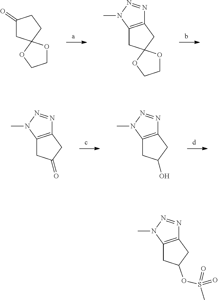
C1C2(CCC1=O)OCCO2.C1C2=C(N=NN2C)CC12OCCO2.C1C2=C(N=NN2C)CC1=O.C1C2=C(N=NN2C)CC1O.O=S(=O)(C)OC1CC2=C(N(C)N=N2)C1
